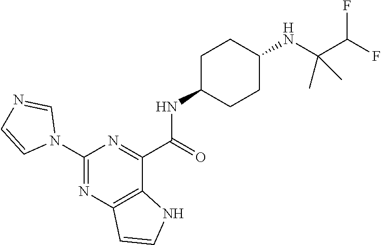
C1(N2C=NC=C2)=NC2=C(C(C(=O)NC3CCC(NC(C(F)F)(C)C)CC3)=N1)NC=C2
